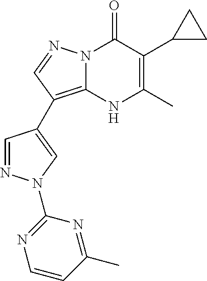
N12C(=C(C3=CN(C4=NC=CC(C)=N4)N=C3)C=N1)[NH]C(C)=C(C1CC1)C2=O
